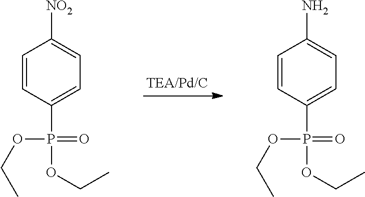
C1=CC(P(=O)(OCC)OCC)=CC=C1[NO2].C1=CC(P(=O)(OCC)OCC)=CC=C1N
